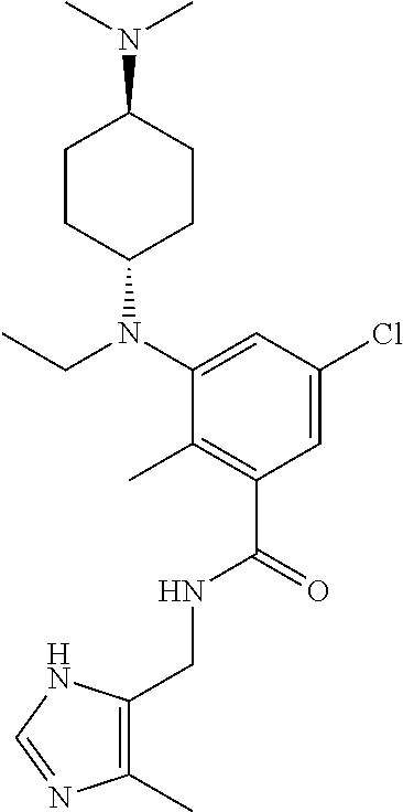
C1(CNC(C2=C(C)C(N(C3CCC(N(C)C)CC3)CC)=CC(Cl)=C2)=O)=C(C)N=CN1
